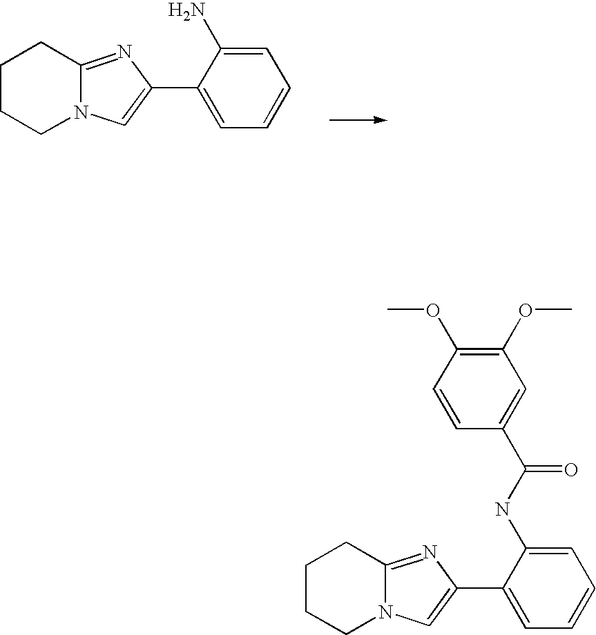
C12=NC(C3=CC=CC=C3N)=CN1CCCC2.C12=NC(C3=CC=CC=C3NC(=O)C3=CC(OC)=C(OC)C=C3)=CN1CCCC2
